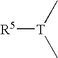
[R5][T](C)C
